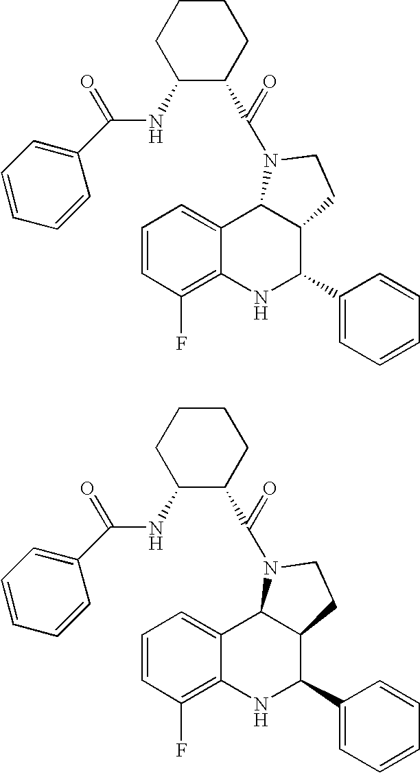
C1=CC(F)=C2C(=C1)C1C(C(C3=CC=CC=C3)N2)CCN1C(C1CCCCC1NC(C1=CC=CC=C1)=O)=O.C1=CC(F)=C2C(=C1)C1C(C(C3=CC=CC=C3)N2)CCN1C(C1CCCCC1NC(C1=CC=CC=C1)=O)=O
